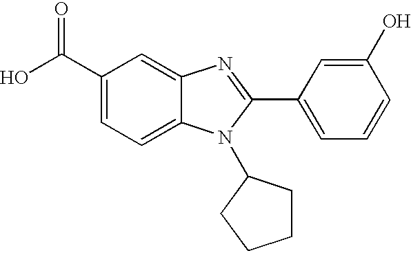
C1(C(O)=O)=CC=C2C(=C1)N=C(C1=CC=CC(O)=C1)N2C1CCCC1
